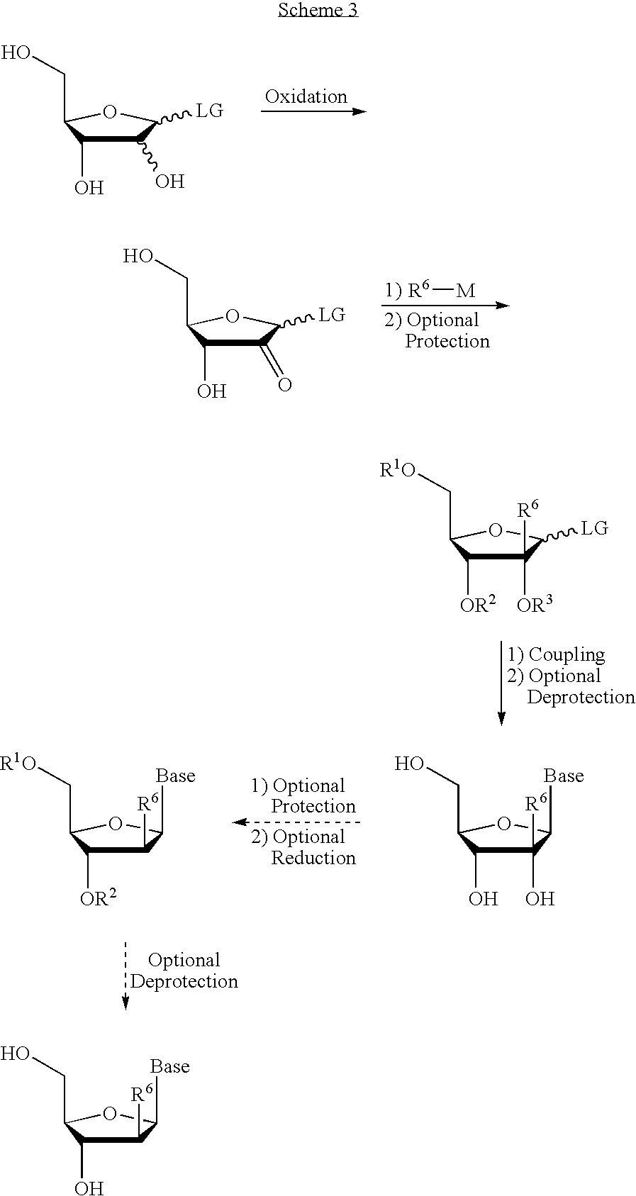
C1(O)C(O)C(CO)OC1[LG].[R6][M].C1(=O)C(O)C(CO)OC1[LG].C1([OR3])([R6])C([OR2])C(C[R1O])OC1[LG].C1(O)([R6])C(O)C(CO)OC1[Base].C1([R6])C([OR2])C(C[R1O])OC1[Base].C1([R6])C(O)C(CO)OC1[Base]
